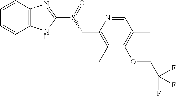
C1=CC2=C(C=C1)NC(S(=O)CC1=C(C)C(OCC(F)(F)F)=C(C)C=N1)=N2
